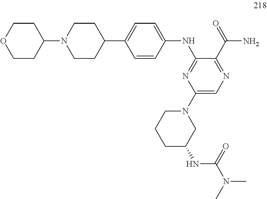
C1N(C2CCOCC2)CCC(C2=CC=C(NC3=NC(N4CCCC(NC(N(C)C)=O)C4)=CN=C3C(=O)N)C=C2)C1
